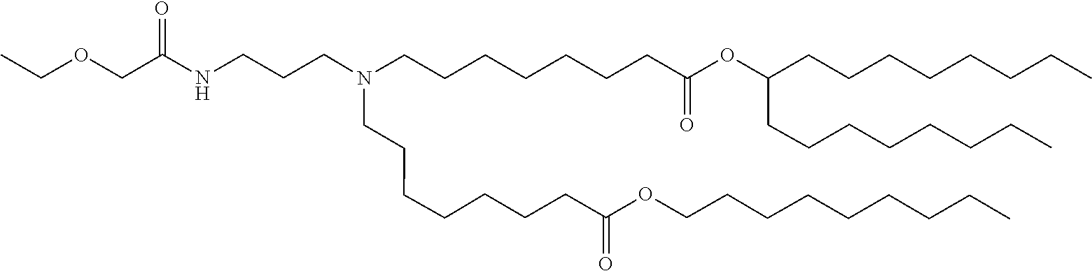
C(CC)CCCCCCOC(CCCCCCCN(CCCCCCCC(OC(CCCCCCCC)CCCCCCCC)=O)CCCNC(COCC)=O)=O
